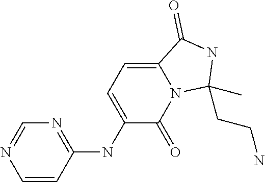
C1=CC(NC2=CC=C3N(C2=O)C(CCN)(C)NC3=O)=NC=N1
